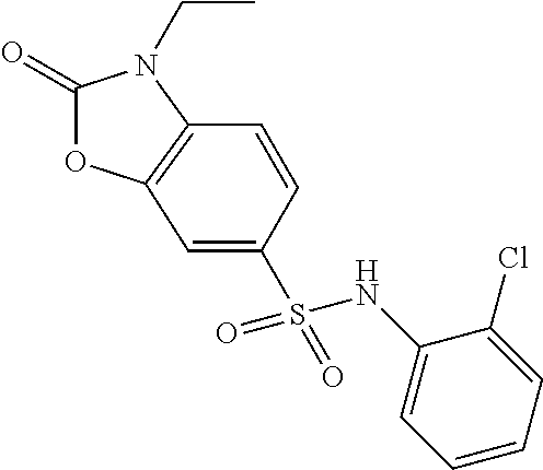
C1(=O)OC2=C(N1CC)C=CC(S(=O)(NC1=CC=CC=C1Cl)=O)=C2
